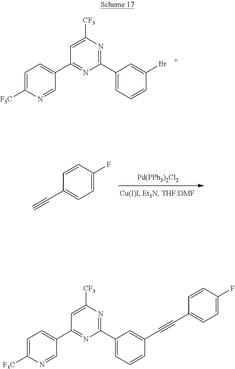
C1(C2=CC=C([F3C])N=C2)=NC(C2=CC=CC(C#CC3=CC=C(F)C=C3)=C2)=NC([CF3])=C1.C1(C#C)=CC=C(F)C=C1.[Pd(PPh3)2Cl2].C1(C2=CC=C([F3C])N=C2)=NC(C2=CC=CC(Br)=C2)=NC([CF3])=C1
